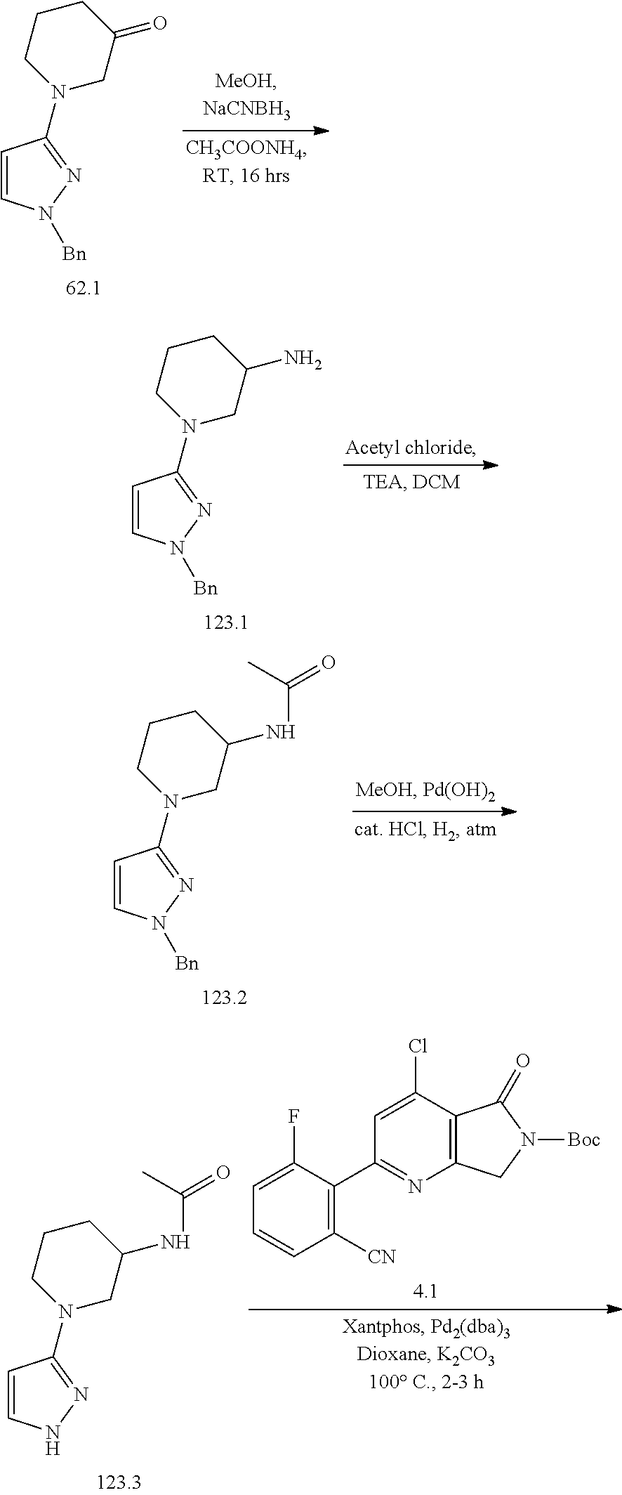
C1=CN([Bn])N=C1N1CC(=O)CCC1.C1=CN([Bn])N=C1N1CC(N)CCC1.C1=CN([Bn])N=C1N1CC(NC(=O)C)CCC1.C1=C(Cl)C2=C(N=C1C1=C([CN])C=CC=C1F)CN([Boc])C2=O.C1=CNN=C1N1CC(NC(=O)C)CCC1
